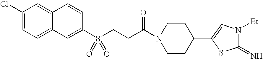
C1(Cl)=CC=C2C(=C1)C=CC(S(=O)(=O)CCC(N1CCC(C3=CN([Et])C(=N)S3)CC1)=O)=C2
